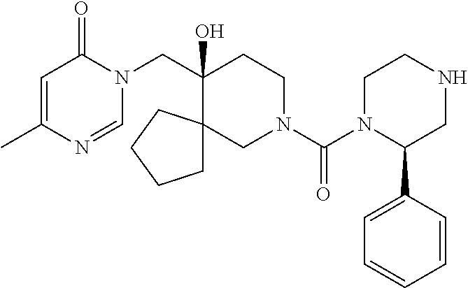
CC1=CC(=O)N(CC2(O)CCN(C(=O)N3C(C4=CC=CC=C4)CNCC3)CC23CCCC3)C=N1
